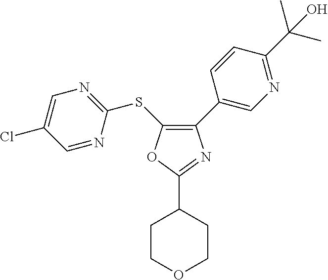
C1(C2=CN=C(C(C)(C)O)C=C2)=C(SC2=NC=C(Cl)C=N2)OC(C2CCOCC2)=N1
